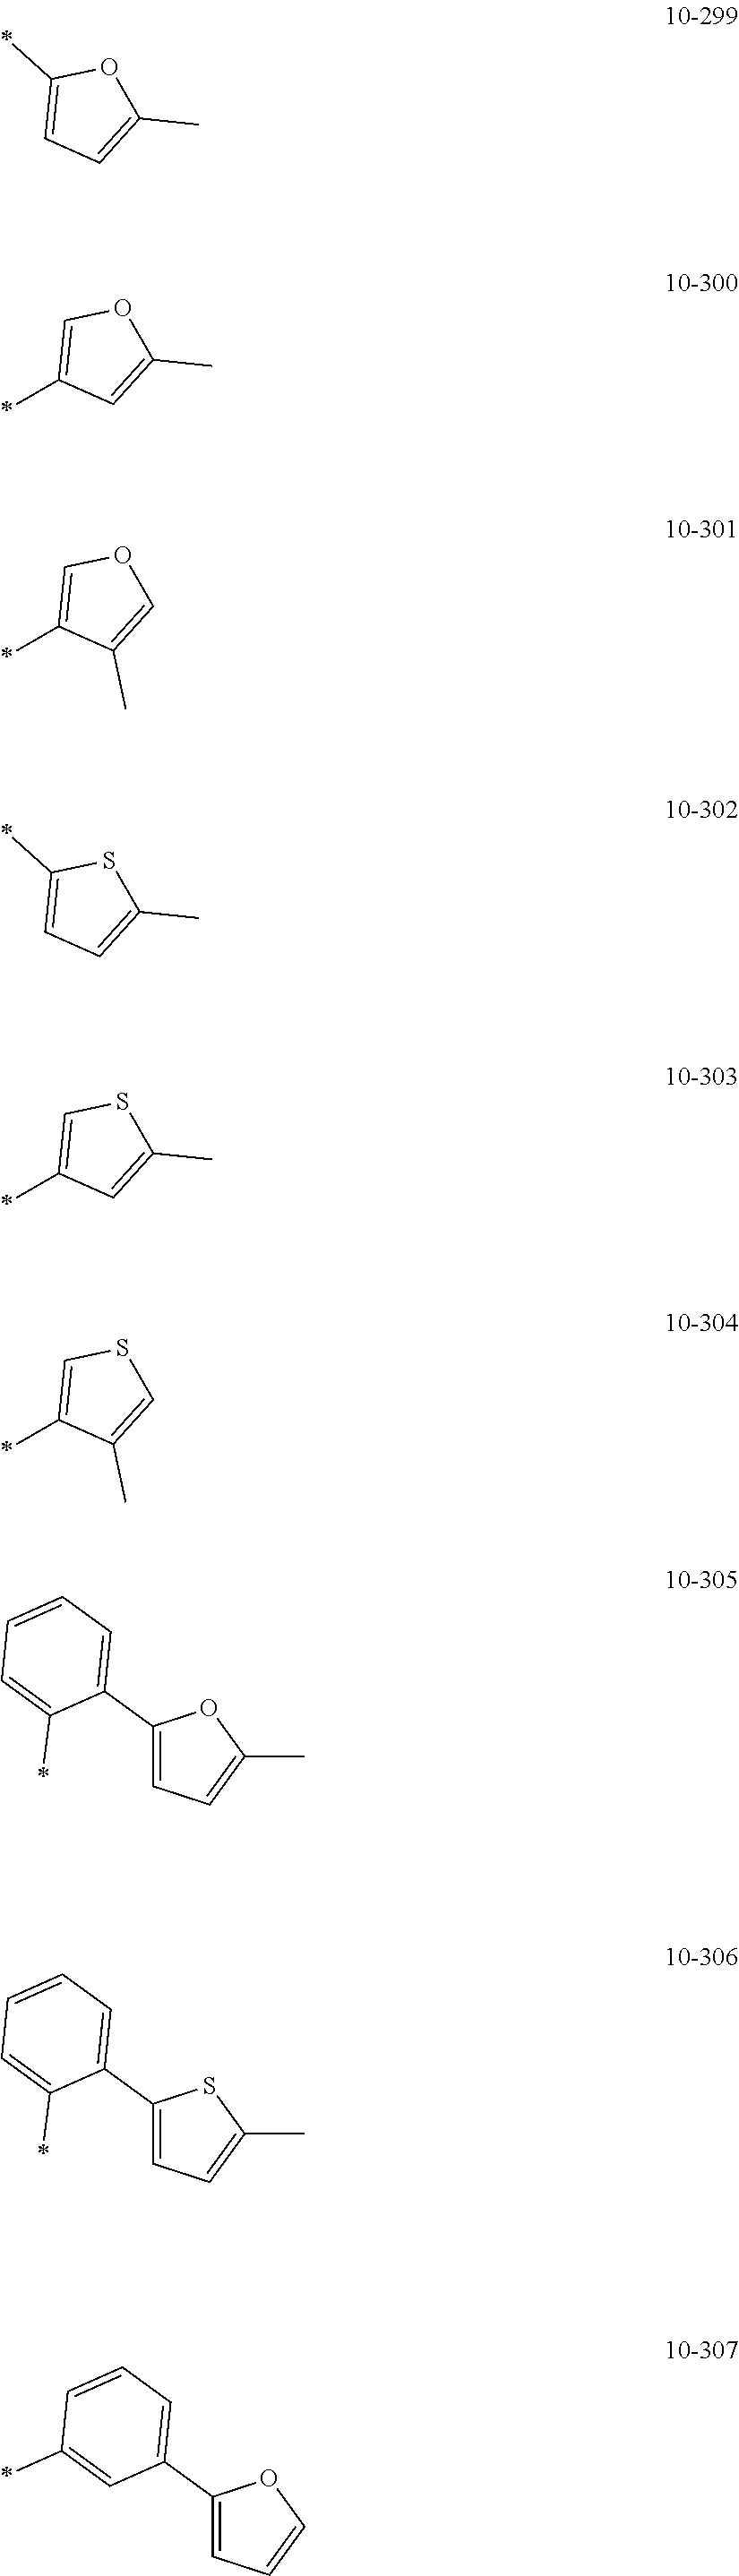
C1(*)=CC=C(C)O1.C1=C(*)C=C(C)O1.C1=C(*)C(C)=CO1.C1(*)=CC=C(C)S1.C1=C(*)C=C(C)S1.C1=C(*)C(C)=CS1.C1(C2=CC=CC=C2*)=CC=C(C)O1.C1(C2=CC=CC=C2*)=CC=C(C)S1.C1(C2=CC=CC(*)=C2)=CC=CO1
